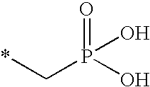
*CP(O)(=O)O
